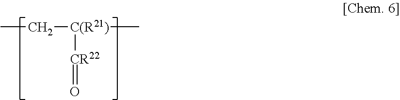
CC[C(R21)](C)[CR22]=O
